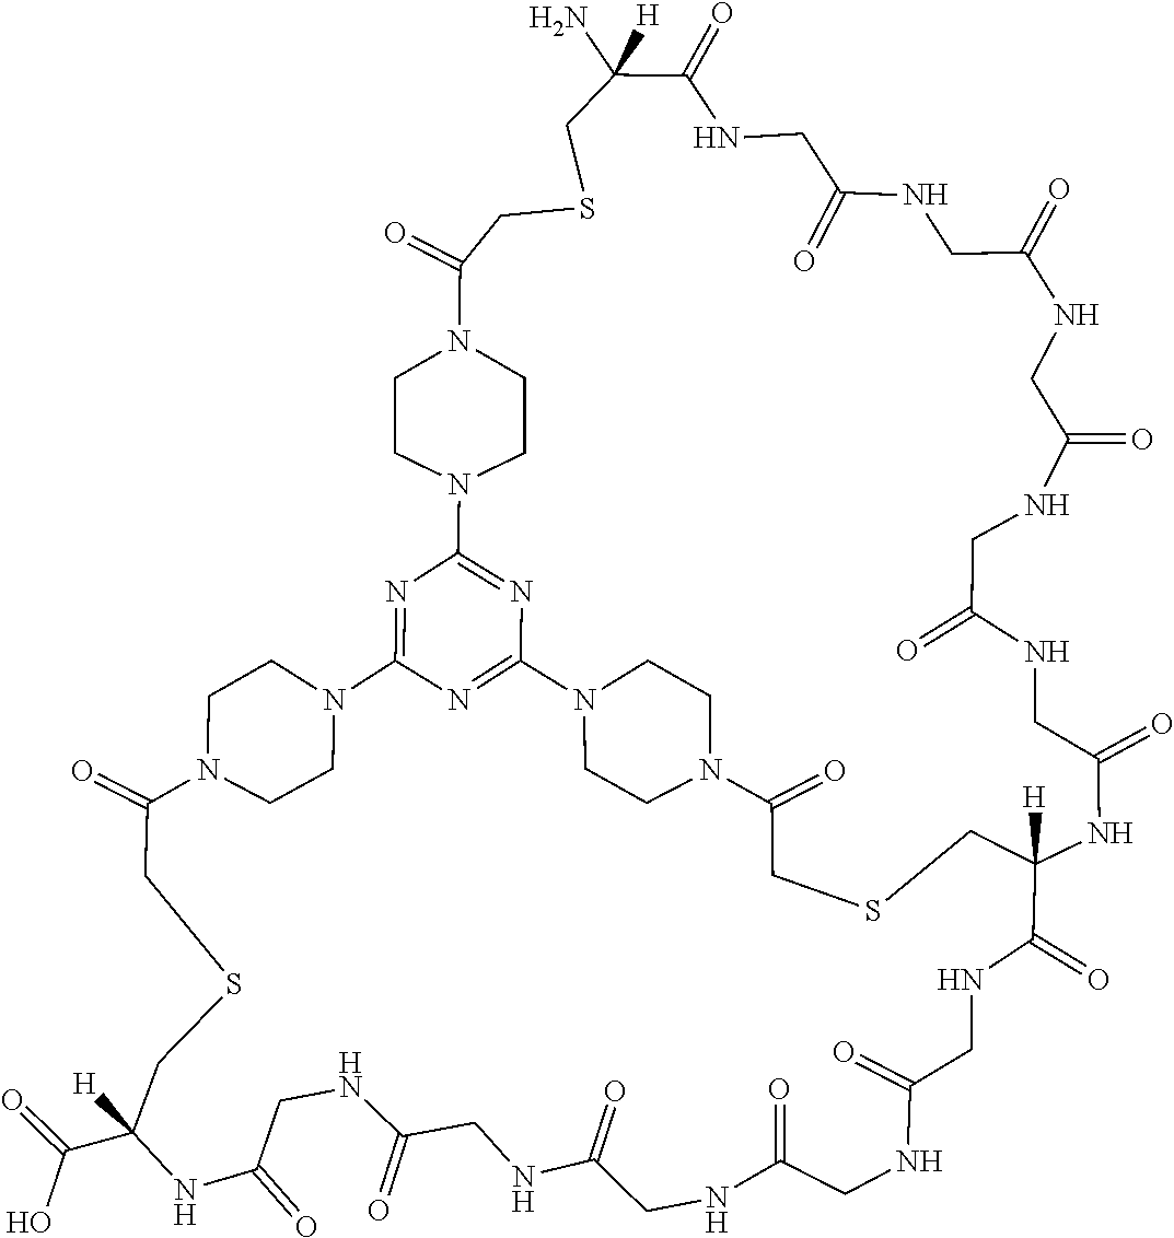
N12CCN(CC1)C(=O)CSCC1([H])NC(=O)CNC(=O)CNC(=O)CNC(=O)CNC(=O)CNC(=O)C(N)([H])CSCC(=O)N3CCN(C4=NC2=NC(=N4)N2CCN(CC2)C(=O)CSCC(C(=O)O)([H])NC(=O)CNC(=O)CNC(=O)CNC(=O)CNC(=O)CNC1=O)CC3
